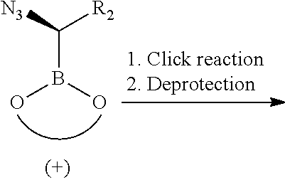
OB(O)C([N3])[R2]
